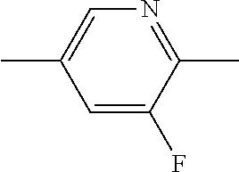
C1=C(C)C=C(F)C(C)=N1
